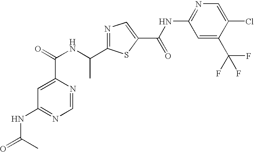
C1=NC(C(=O)NC(C2=NC=C(C(=O)NC3=NC=C(Cl)C(C(F)(F)F)=C3)S2)C)=CC(NC(C)=O)=N1
